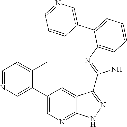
C1=C(C2=CC=CC3=C2N=C(C2=NNC4=NC=C(C5=CN=CC=C5C)C=C42)N3)C=CC=N1
